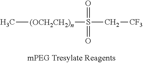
C[(OCH2CH2)n]S(C[CF3])(=O)=O
